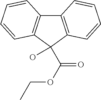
C12=C(C(C(OCC)=O)(O)C3=C1C=CC=C3)C=CC=C2
